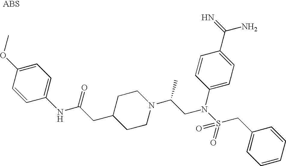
C1=CC(NC(CC2CCN(C(CN(S(=O)(CC3=CC=CC=C3)=O)C3=CC=C(C(=N)N)C=C3)C)CC2)=O)=CC=C1OC
